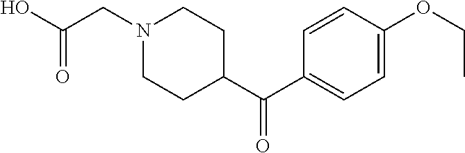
C1N(CC(O)=O)CCC(C(C2=CC=C(OCC)C=C2)=O)C1
